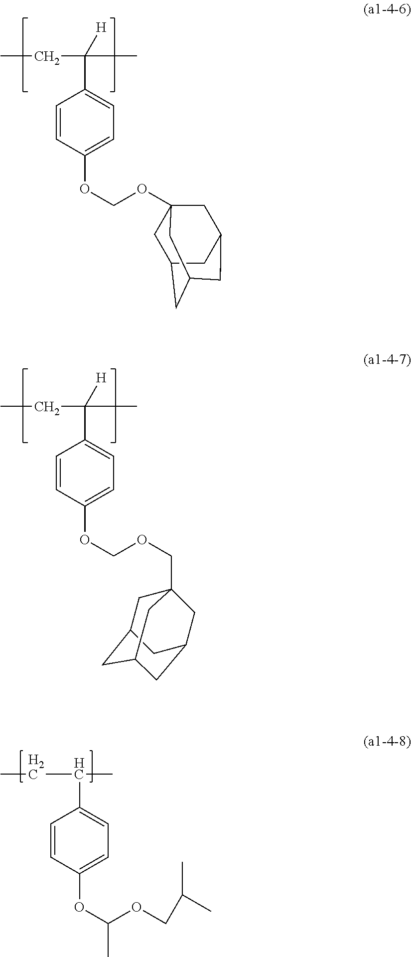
C(C)C([H])(C)C1=CC=C(OCOC23CC4CC(CC(C2)C4)C3)C=C1.C(C)C([H])(C)C1=CC=C(OCOCC23CC4CC(CC(C2)C4)C3)C=C1.C(C)C(C)C1=CC=C(OC(OCC(C)C)C)C=C1
